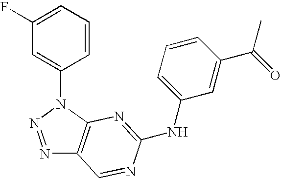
N1=NN(C2=CC(F)=CC=C2)C2=C1C=NC(NC1=CC=CC(C(C)=O)=C1)=N2
